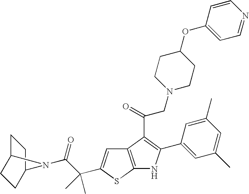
C12=C(SC(C(C(=O)N3C4CCC3CC4)(C)C)=C1)NC(C1=CC(C)=CC(C)=C1)=C2C(=O)CN1CCC(OC2=CC=NC=C2)CC1
